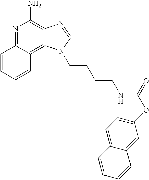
N1=C2C(=C3C(=C1N)N=CN3CCCCNC(=O)OC1=CC=C3C(=C1)C=CC=C3)C=CC=C2
